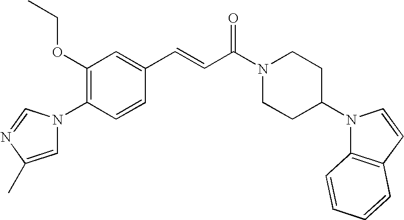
C1(OCC)=C(N2C=C(C)N=C2)C=CC(C=CC(N2CCC(N3C4=C(C=C3)C=CC=C4)CC2)=O)=C1
